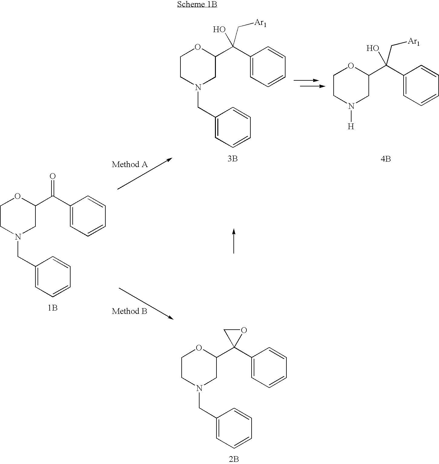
C1CN(CC2=CC=CC=C2)CC(C(C2=CC=CC=C2)=O)O1.[1B].C1CN(CC2=CC=CC=C2)CC(C(C2=CC=CC=C2)(O)C[Ar1])O1.[3B].C1CN([H])CC(C(C2=CC=CC=C2)(O)C[Ar1])O1.[4B].C1CN(CC2=CC=CC=C2)CC(C2(C3=CC=CC=C3)OC2)O1.[2B]
